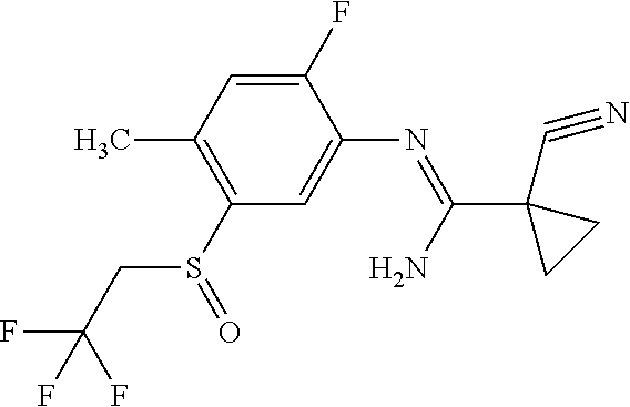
S(C1=C(C)C=C(F)C(N=C(N)C2(C#N)CC2)=C1)(=O)CC(F)(F)F
